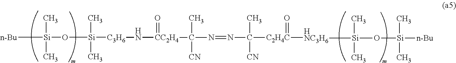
[n-Bu][Si](O[Si](C)(C)[C3H6]N[CC2H4](C(C)([CN])N=NC(C)([CN])[C2H4C]([HNC3H6][Si](C)(C)O[Si](C)(C)[n-Bu])=O)=O)(C)C
